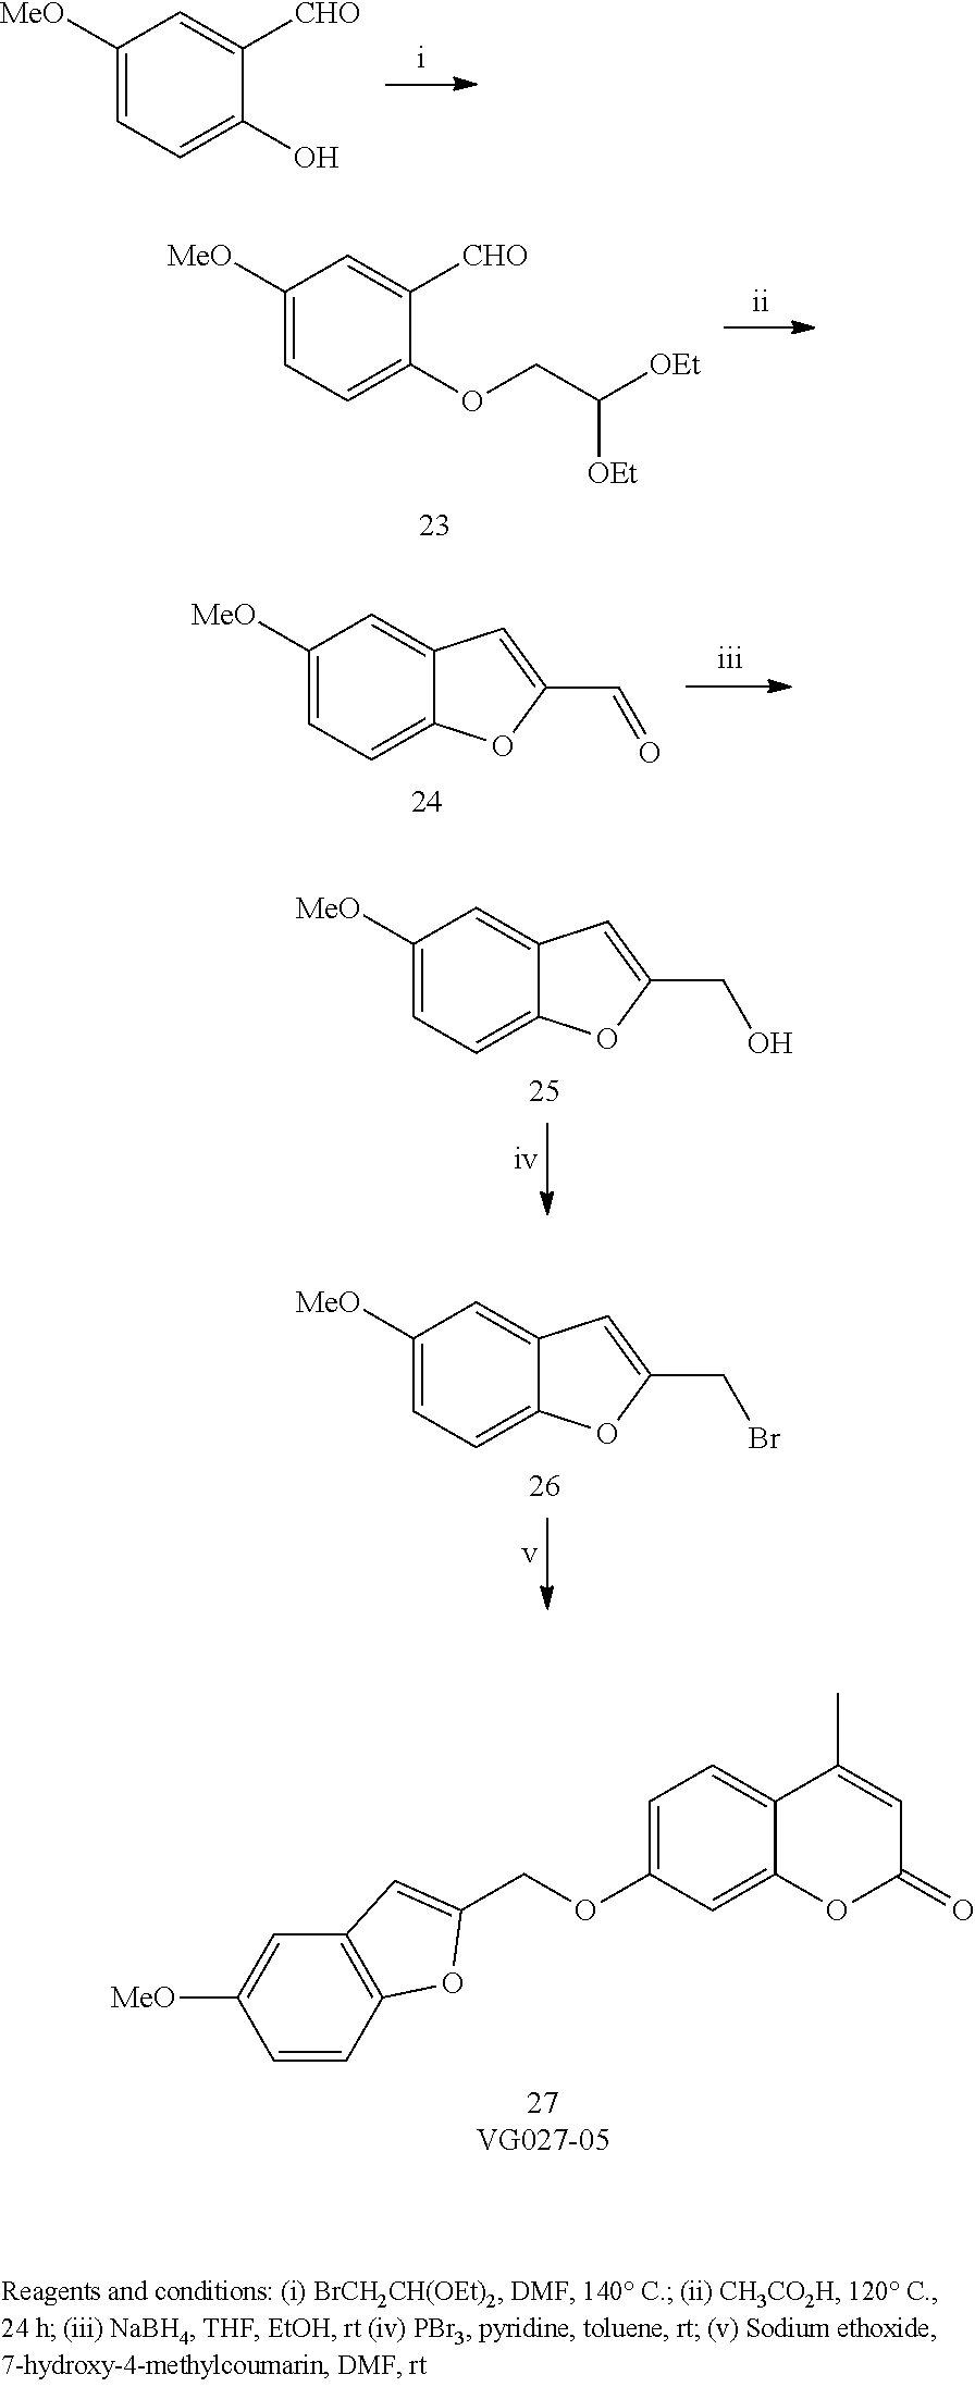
C1([MeO])=CC=C(O)C([CHO])=C1.C1([MeO])=CC=C(OCC([OEt])[OEt])C([CHO])=C1.C1([MeO])=CC=C2C(=C1)C=C(C=O)O2.C1([MeO])=CC=C2C(=C1)C=C(CO)O2.C1=CC2=C(C=C1[MeO])C=C(COC1=CC=C3C(=C1)OC(=O)C=C3C)O2.C1([MeO])=CC=C2C(=C1)C=C(CBr)O2
